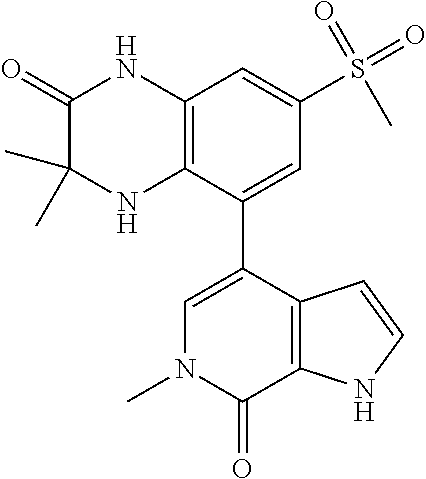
C1(=O)C(C)(C)NC2=C(N1)C=C(S(=O)(=O)C)C=C2C1=CN(C)C(=O)C2=C1C=CN2
